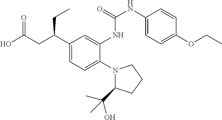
C1(C(CC(O)=O)CC)=CC=C(N2C(C(C)(O)C)CCC2)C(NC(NC2=CC=C(OCC)C=C2)=O)=C1
